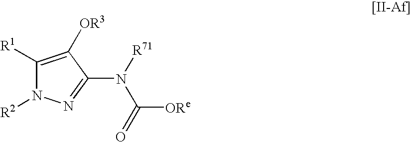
C1([R1])=C([OR3])C(N(C([ORe])=O)[R71])=NN1[R2]
